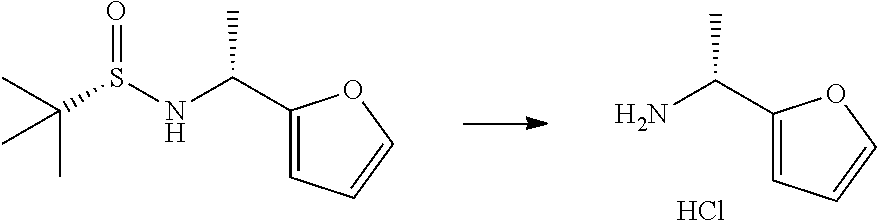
C1(C(NS(C(C)(C)C)=O)C)=CC=CO1.C1(C(C)N)=CC=CO1.Cl
